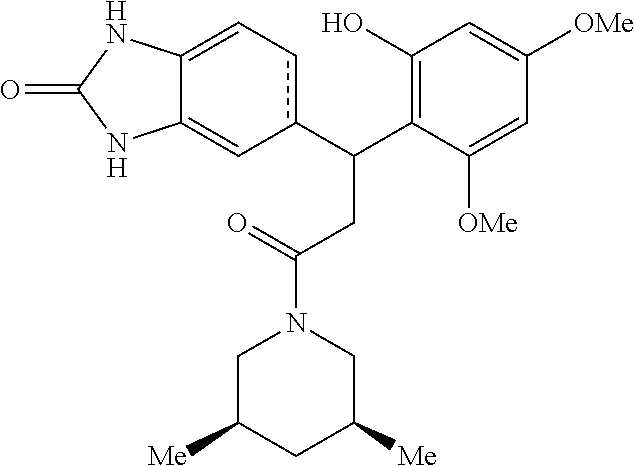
c1(C(C2=C(O)C=C([OMe])C=C2[OMe])CC(N2CC([Me])CC([Me])C2)=O)cC=C2C(=C1)NC(=O)N2
